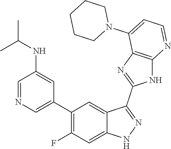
C1=NC=C(C2=C(F)C=C3C(=C2)C(C2=NC4=C(N2)N=CC=C4N2CCCCC2)=NN3)C=C1NC(C)C
